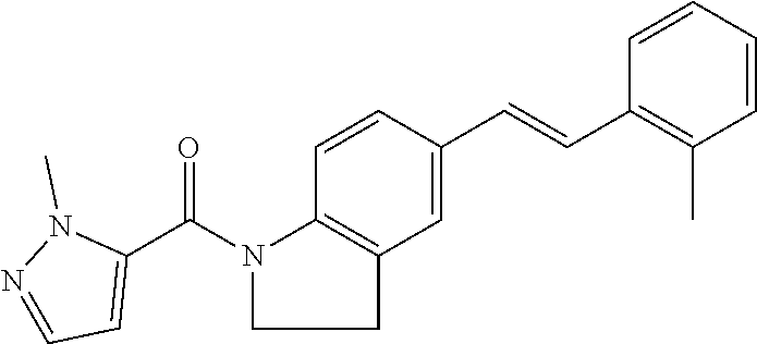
C1=CC(C=CC2=C(C)C=CC=C2)=CC2=C1N(C(C1=CC=NN1C)=O)CC2
